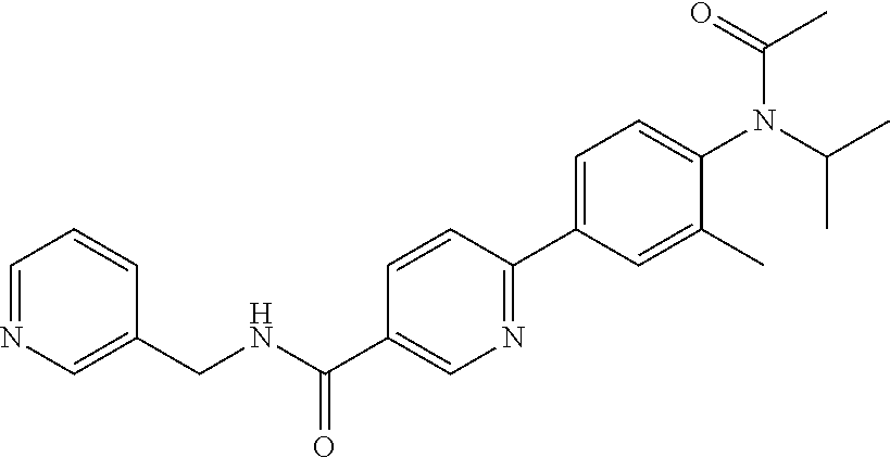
C(C1=CN=C(C2=CC=C(N(C(=O)C)C(C)C)C(C)=C2)C=C1)(=O)NCC1=CN=CC=C1
